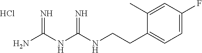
Cl.C(CC1=CC=C(F)C=C1C)NC(NC(N)=N)=N
